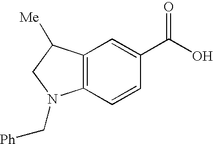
C12=C(C=CC(C(=O)O)=C1)N(C[Ph])CC2[Me]
